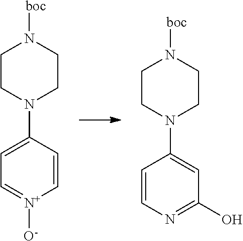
C1CN(C2=CC=[N+]([O-])C=C2)CCN1[boc].C1CN(C2=CC(O)=NC=C2)CCN1[boc]
